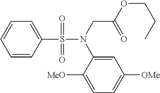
C1=CC(S(N(CC(=O)OCCC)C2=CC([OMe])=CC=C2[MeO])(=O)=O)=CC=C1
